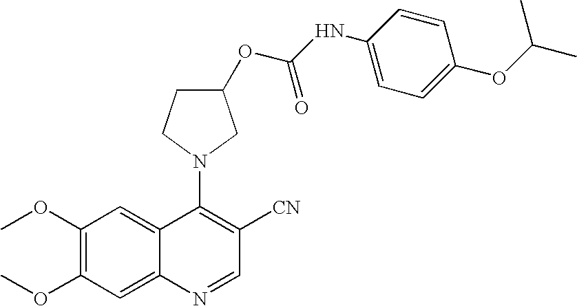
COC1=C(OC)C=C2C(=C1)C(N1CC(OC(NC3=CC=C(OC(C)C)C=C3)=O)CC1)=C([CN])C=N2
